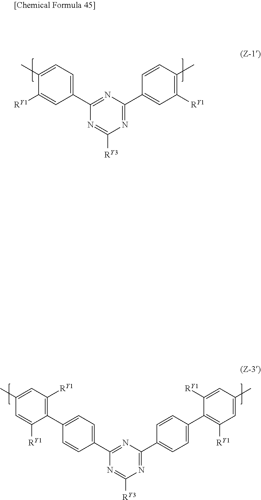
C1(C)=CC=C(C2=NC(C3=CC([RY1])=C(C)C=C3)=NC([RY3])=N2)C=C1[RY1].C1(C2=C([RY1])C=C(C)C=C2[RY1])=CC=C(C2=NC(C3=CC=C(C4=C([RY1])C=C(C)C=C4[RY1])C=C3)=NC([RY3])=N2)C=C1
